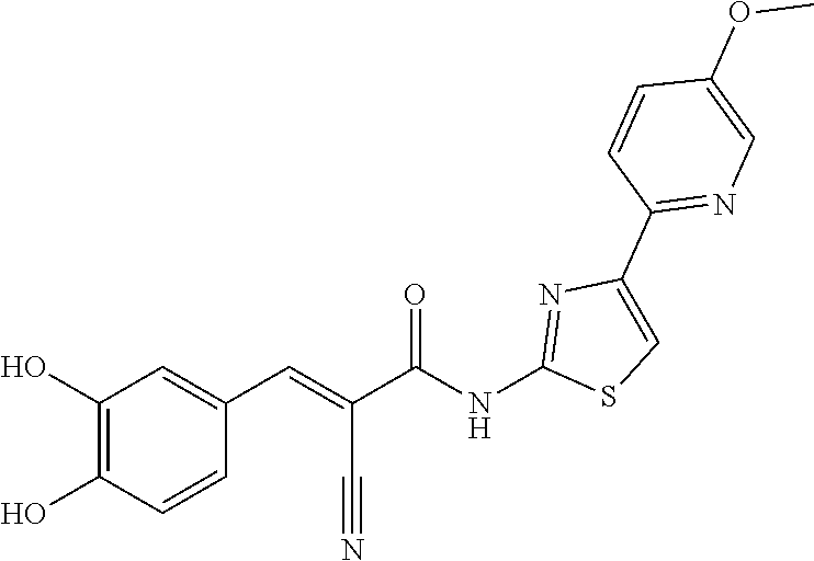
C1(OC)=CN=C(C2=CSC(NC(C(=CC3=CC(O)=C(O)C=C3)C#N)=O)=N2)C=C1
